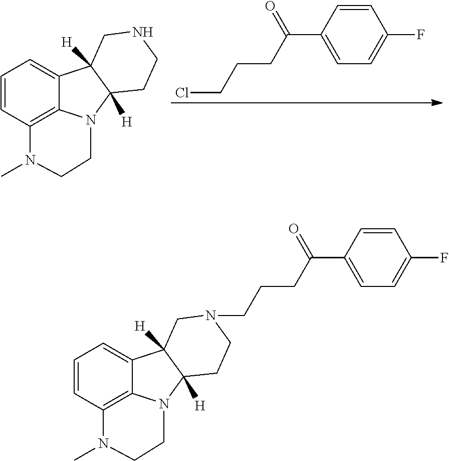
C1=CC2=C3C(=C1)C1([H])C([H])(N3CCN2C)CCNC1.C1=CC(C(=O)CCCCl)=CC=C1F.C1=CC2=C3C(=C1)C1([H])C([H])(N3CCN2C)CCN(CCCC(C2=CC=C(F)C=C2)=O)C1
